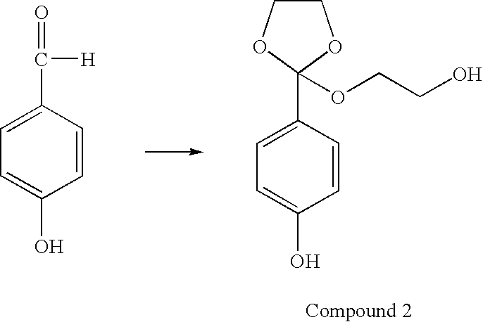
C1=C(C([H])=O)C=CC(O)=C1.C1COC(C2=CC=C(O)C=C2)(OCCO)O1
